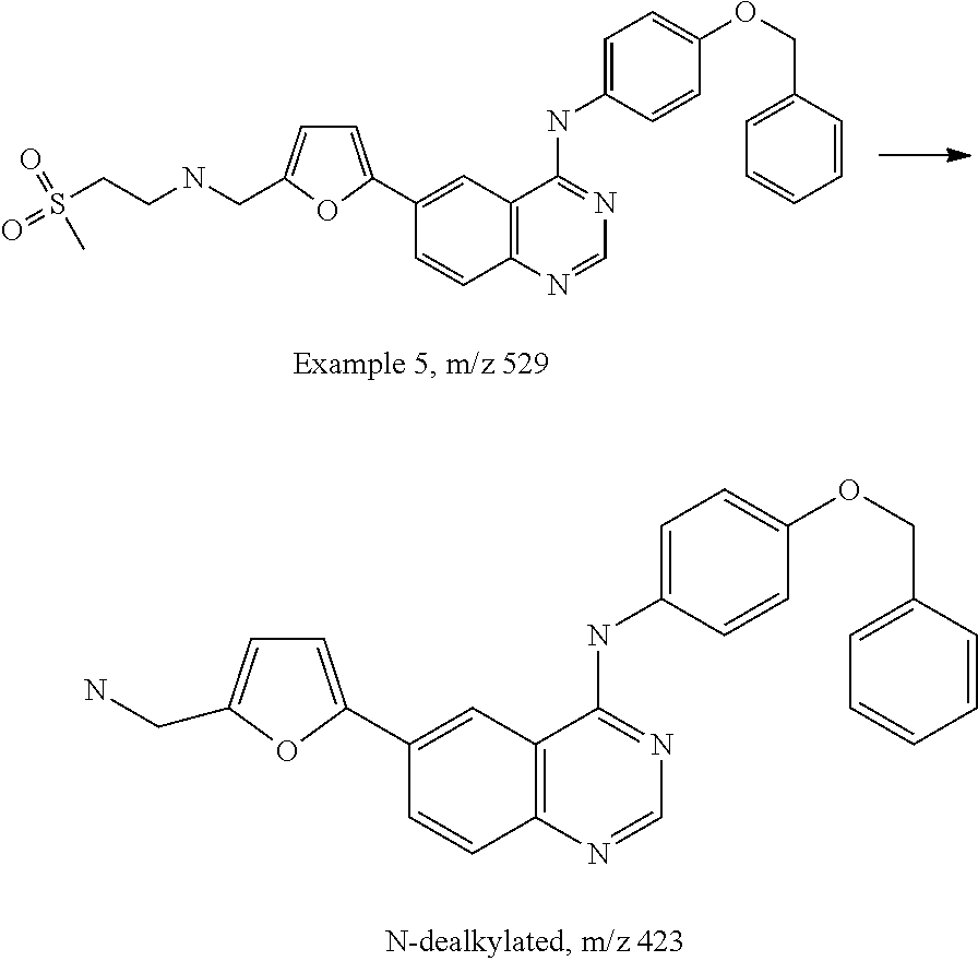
C1=C(C2=CC3=C(C=C2)N=CN=C3NC2=CC=C(OCC3=CC=CC=C3)C=C2)OC(CNCCS(C)(=O)=O)=C1.C1=C(C2=CC3=C(C=C2)N=CN=C3NC2=CC=C(OCC3=CC=CC=C3)C=C2)OC(CN)=C1
